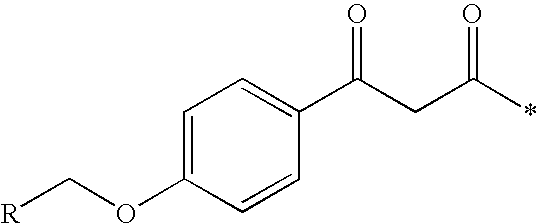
O(C1=CC=C(C(CC(*)=O)=O)C=C1)C[R]
